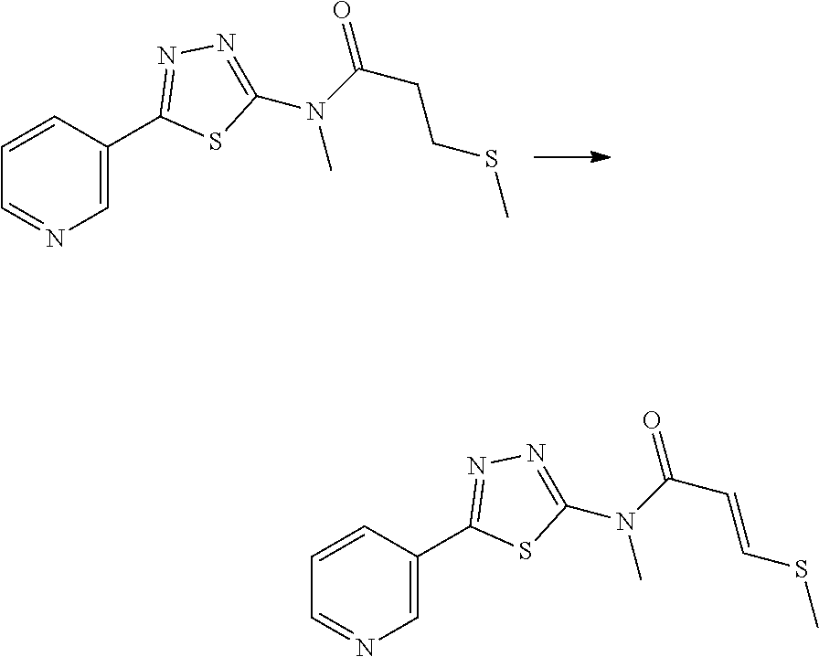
C1=C(C2=NN=C(N(C(CCSC)=O)C)S2)C=CC=N1.C1=C(C2=NN=C(N(C(C=CSC)=O)C)S2)C=CC=N1
